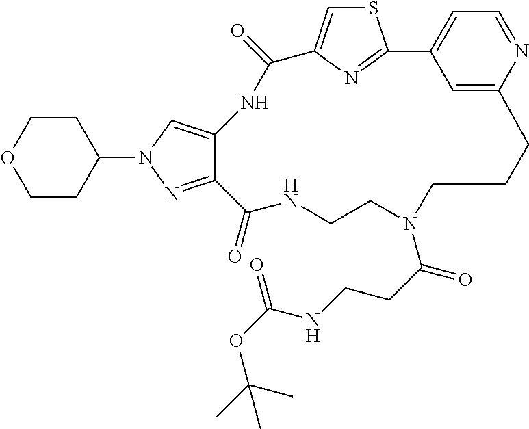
C(=O)(CCNC(OC(C)(C)C)=O)N1CCNC(=O)C2=NN(C3CCOCC3)C=C2NC(=O)C2=CSC(=N2)C2=CC=NC(=C2)CCC1
